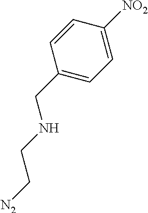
C1(CNCC[N2])=CC=C([NO2])C=C1
